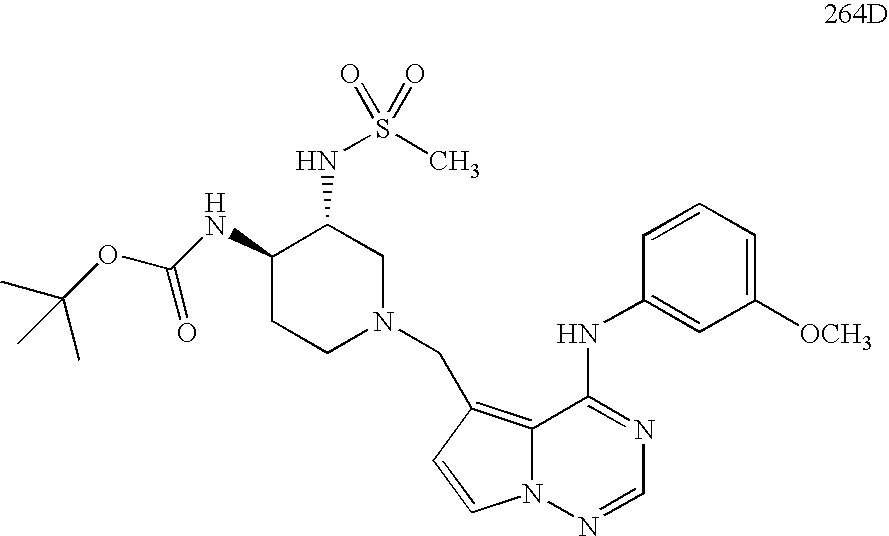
C1([OCH3])=CC=CC(NC2=NC=NN3C2=C(CN2CC(NS(C)(=O)=O)C(NC(=O)OC(C)(C)C)CC2)C=C3)=C1
